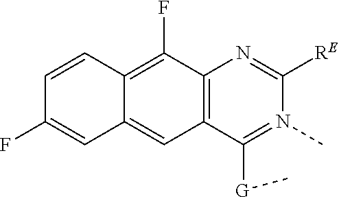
CN1=C([G]C)C2=C(C(F)=C3C(=C2)C=C(F)C=C3)N=C1[RE]
